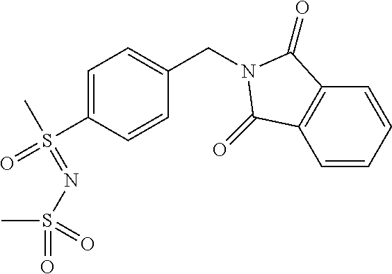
C1=C(S(C)(=NS(=O)(C)=O)=O)C=CC(CN2C(=O)C3=C(C=CC=C3)C2=O)=C1
